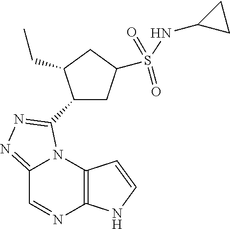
C12=C(N3C(=NN=C3C3CC(S(NC4CC4)(=O)=O)CC3CC)C=N1)C=CN2
